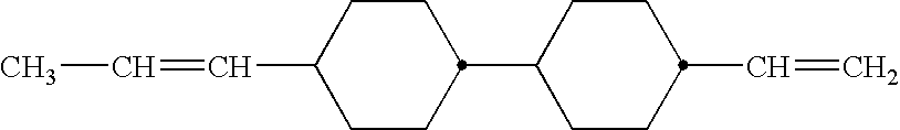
C1CC(C2CCC(C=C)CC2)CCC1C=CC
